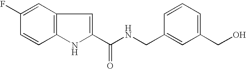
C12=C(C=C(F)C=C1)C=C(C(NCC1=CC(CO)=CC=C1)=O)N2
